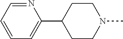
N1=CC=CC=C1C1CCN(C)CC1
